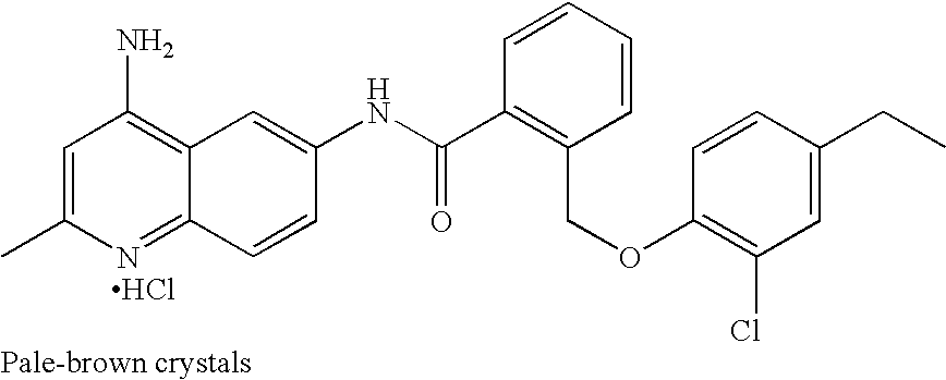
CC1=CC(N)=C2C(=N1)C=CC(NC(C1=C(COC3=C(Cl)C=C(CC)C=C3)C=CC=C1)=O)=C2.Cl
